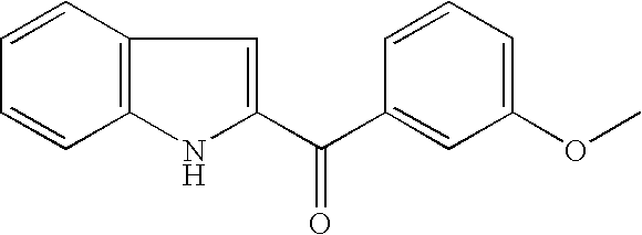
C12=C(NC(C(C3=CC(OC)=CC=C3)=O)=C1)C=CC=C2
